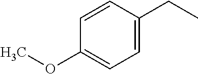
C1=CC(OC)=CC=C1CC
